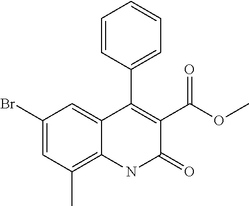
C1(Br)=CC(C)=C2C(=C1)C(C1=CC=CC=C1)=C(C(=O)OC)C(=O)N2
